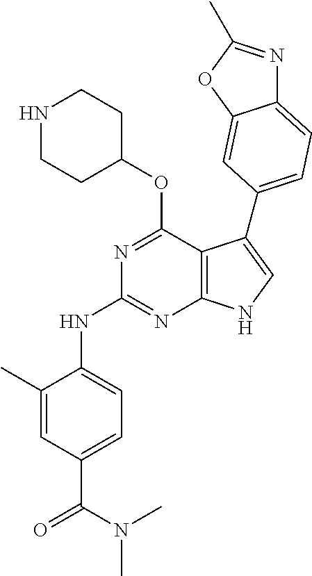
N(C1=NC2=C(C(OC3CCNCC3)=N1)C(C1=CC=C3N=C(C)OC3=C1)=CN2)C1=CC=C(C(N(C)C)=O)C=C1C
